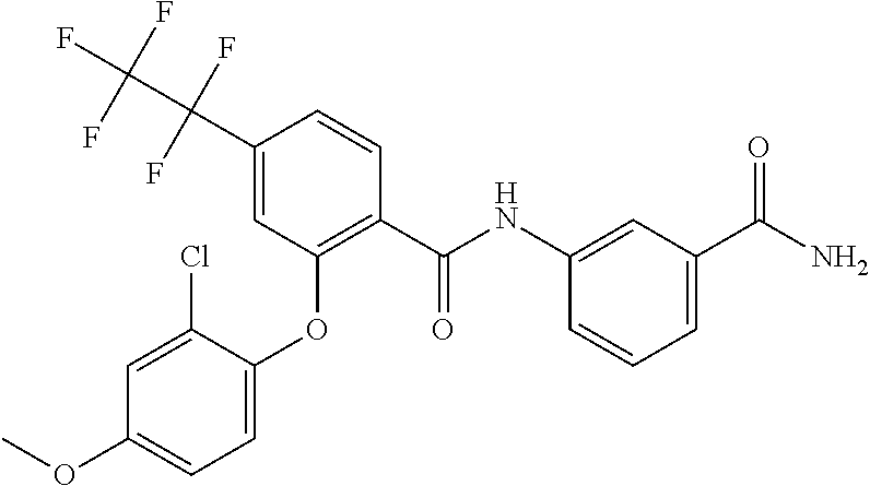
NC(=O)C1=CC=CC(NC(C2=C(OC3=CC=C(OC)C=C3Cl)C=C(C(C(F)(F)F)(F)F)C=C2)=O)=C1
